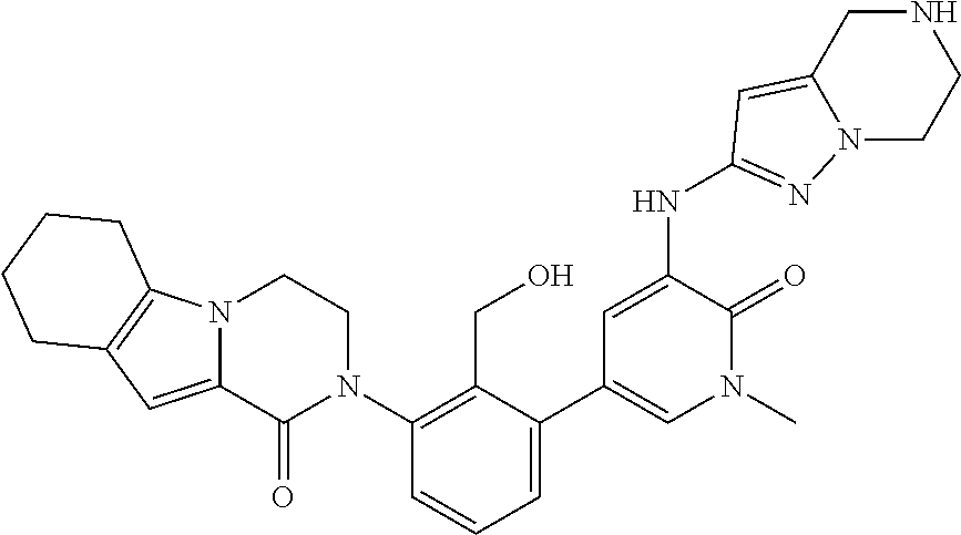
N(C1=CC(C2=CC=CC(N3CCN4C(=CC5=C4CCCC5)C3=O)=C2CO)=CN(C)C1=O)C1=NN2C(=C1)CNCC2
